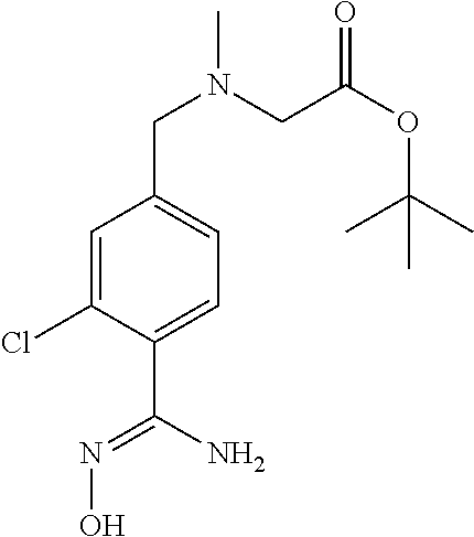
C1(Cl)=CC(CN(C)CC(OC(C)(C)C)=O)=CC=C1C(N)=NO
